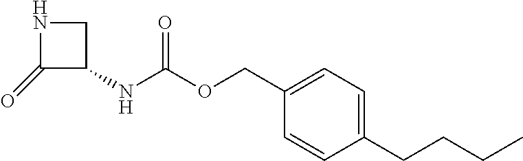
C1(=O)C(NC(OCC2=CC=C(CCCC)C=C2)=O)CN1
